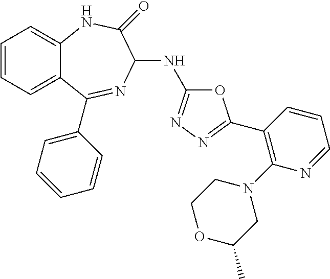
C1=CC=C2C(=C1)NC(=O)C(NC1=NN=C(C3=C(N4CCOC(C)C4)N=CC=C3)O1)N=C2C1=CC=CC=C1
